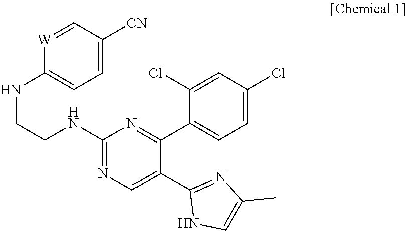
C1=[W]C(NCCNC2=NC=C(C3=NC(C)=CN3)C(C3=CC=C(Cl)C=C3Cl)=N2)=CC=C1[CN]
